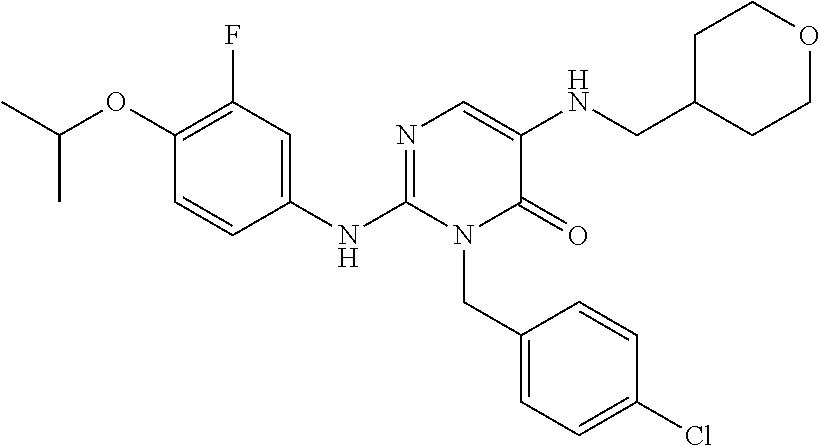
C1(OC(C)C)=C(F)C=C(NC2=NC=C(NCC3CCOCC3)C(=O)N2CC2=CC=C(Cl)C=C2)C=C1
